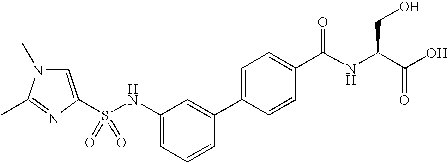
S(NC1=CC=CC(C2=CC=C(C(NC(C(O)=O)CO)=O)C=C2)=C1)(=O)(=O)C1=CN(C)C(C)=N1
